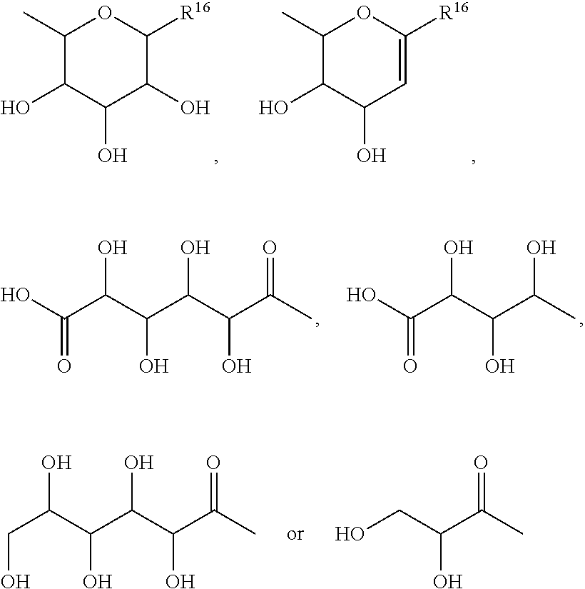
C1(C)C(O)C(O)C(O)C([R16])O1.C1(C)C(O)C(O)C=C([R16])O1.OC(C(C(C(C(C(C)=O)O)O)O)O)=O.OC(C(C(C(C)O)O)O)=O.C(C(C(C(C(C(C)=O)O)O)O)O)O.OCC(C(C)=O)O
